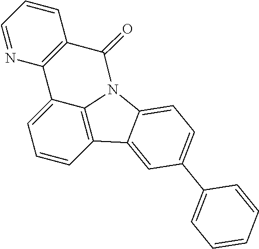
C1=CC2=C3C(=C1)C1=C(C=CC=N1)C(=O)N3C1=CC=C(C3=CC=CC=C3)C=C21
